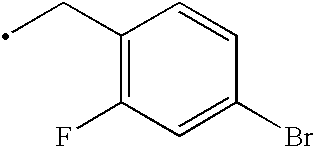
C1(CC)=C(F)C=C(Br)C=C1
